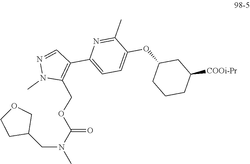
C1=C(C2=C(COC(N(C)CC3COCC3)=O)N(C)N=C2)N=C(C)C(OC2CCCC([COOi-Pr])C2)=C1
